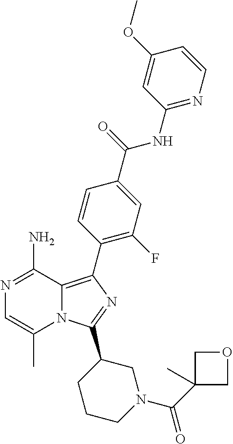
N12C(=C(C3=C(F)C=C(C(=O)NC4=NC=CC(OC)=C4)C=C3)N=C1C1CCCN(C(C3(C)COC3)=O)C1)C(N)=NC=C2C
